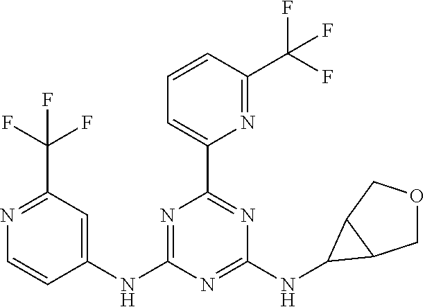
N1=C(C(F)(F)F)C=C(NC2=NC(C3=CC=CC(C(F)(F)F)=N3)=NC(NC3C4COCC43)=N2)C=C1
